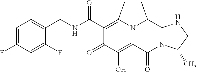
C1(CNC(C2=C3CCC4C5N(C(=O)C(=C(O)C2=O)N34)C(C)CN5)=O)=CC=C(F)C=C1F
